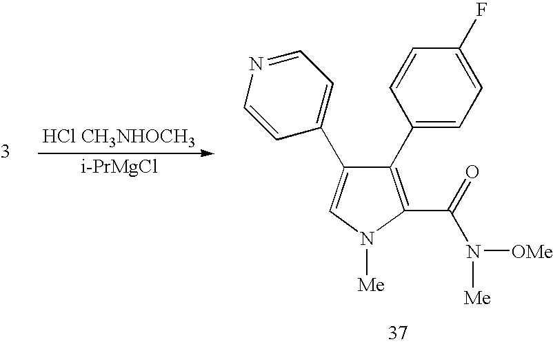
[HCl CH3NHOCH3].[i-PrMgCl].C1(C2=CC=C(F)C=C2)=C(C(=O)N([Me])[OMe])N([Me])C=C1C1=CC=NC=C1
